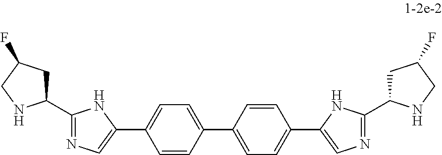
C1=CC(C2=CN=C(C3CC(F)CN3)N2)=CC=C1C1=CC=C(C2=CN=C(C3CC(F)CN3)N2)C=C1
